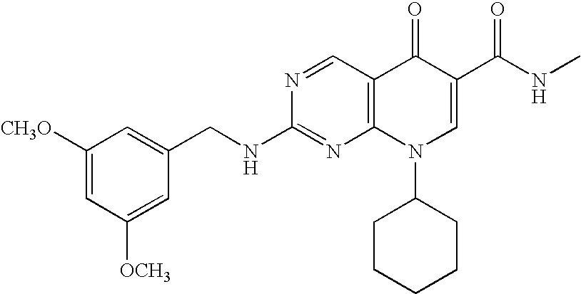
N1=CC2=C(N=C1NCC1=CC([CH3O])=CC([OCH3])=C1)N(C1CCCCC1)C=C(C(=O)NC)C2=O
